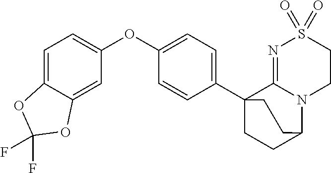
C1=C2C(=CC(OC3=CC=C(C45CCC(N6C4=NS(=O)(=O)CC6)CC5)C=C3)=C1)OC(F)(F)O2
